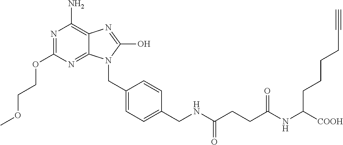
N1=C(OCCOC)N=C2C(=C1N)N=C(O)N2CC1=CC=C(CNC(CCC(NC([COOH])CCCCC#C)=O)=O)C=C1
